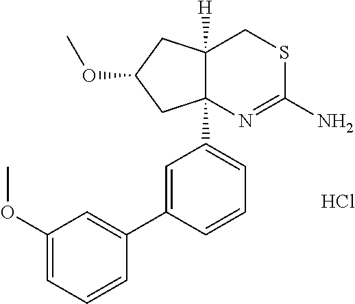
C1(OC)=CC=CC(C2=CC(C34N=C(N)SCC3([H])CC(OC)C4)=CC=C2)=C1.Cl
